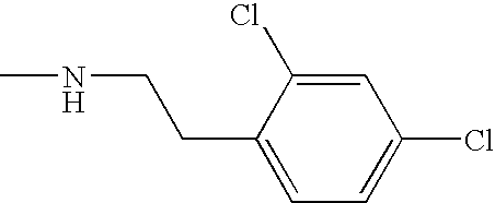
C1(CCNC)=CC=C(Cl)C=C1Cl
